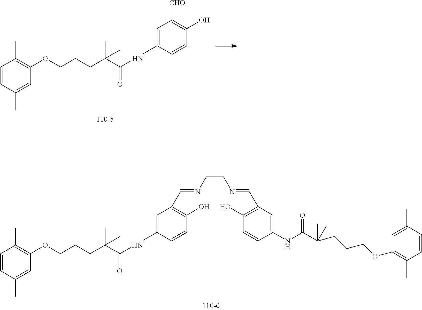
C1=CC(C)=CC(OCCCC(C(NC2=CC(C=NCCN=CC3=C(O)C=CC(NC(=O)C(C)(CCCOC4=C(C)C=CC(C)=C4)C)=C3)=C(O)C=C2)=O)(C)C)=C1C.C1=CC(C)=CC(OCCCC(C(NC2=CC([CHO])=C(O)C=C2)=O)(C)C)=C1C
